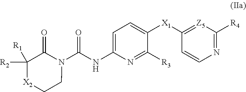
C1=C(NC(N2C(=O)C([R2])([R1])[X2]CC2)=O)N=C([R3])C([X1]C2=[Z5]C([R4])=NC=C2)=C1
